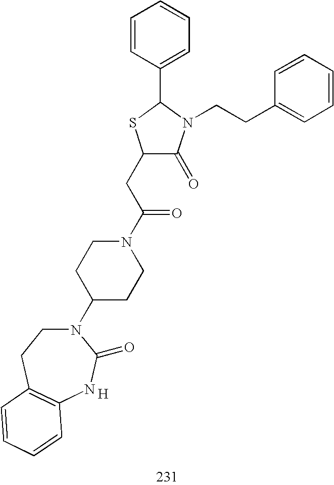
C1(CC(N2CCC(N3CCC4=C(NC3=O)C=CC=C4)CC2)=O)C(=O)N(CCC2=CC=CC=C2)C(C2=CC=CC=C2)S1.[H]
